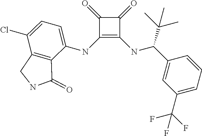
C1(NC2=CC=C(Cl)C3=C2C(=O)NC3)=C(NC(C2=CC(C(F)(F)F)=CC=C2)C(C)(C)C)C(=O)C1=O
